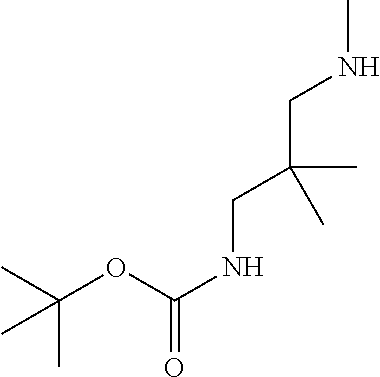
N(CC(C)(CNC(OC(C)(C)C)=O)C)C
